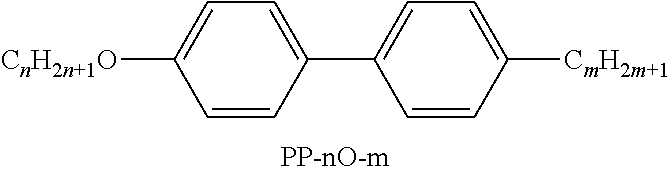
[CnH2n+1O]C1=CC=C(C2=CC=C([CmH2m+1])C=C2)C=C1
